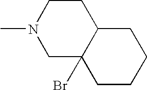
CN1CC2(Br)C(CC1)CCCC2
